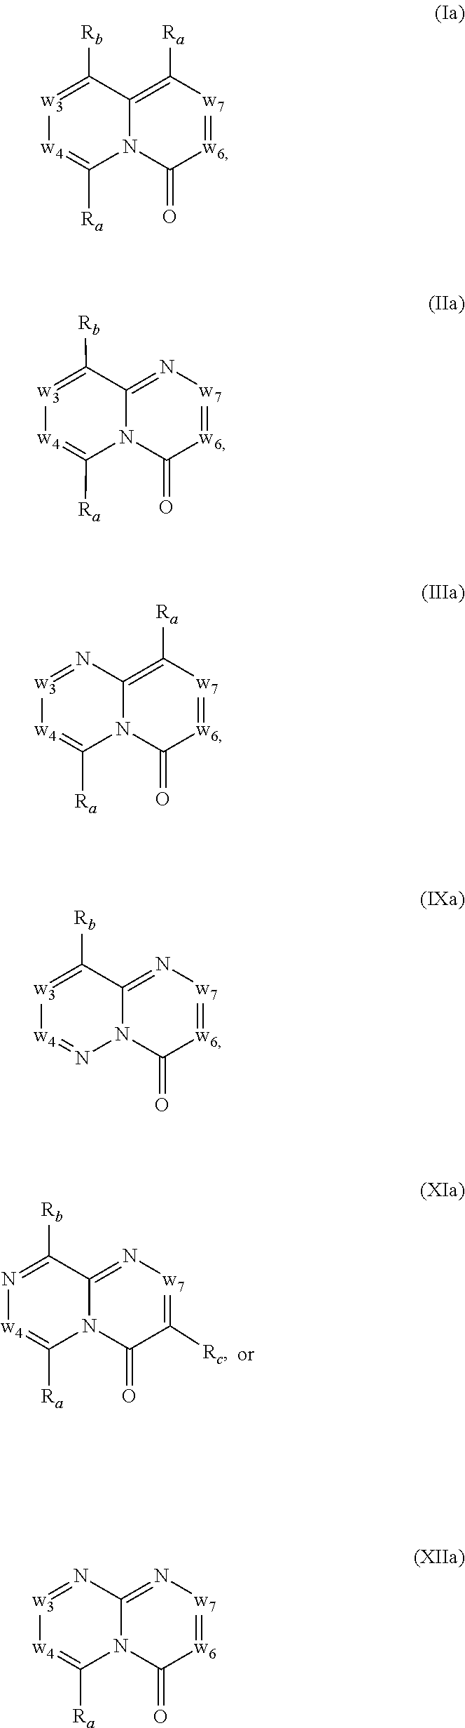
N1=C([Rb])C2=N[w7]=C([Rc])C(=O)N2C([Ra])=[w4]1.[w3]1=C([Rb])C2=C([Ra])[w7]=[w6]C(=O)N2C([Ra])=[w4]1.[w3]1=C([Rb])C2=N[w7]=[w6]C(=O)N2C([Ra])=[w4]1.[w3]1=NC2=C([Ra])[w7]=[w6]C(=O)N2C([Ra])=[w4]1.[w3]1=C([Rb])C2=N[w7]=[w6]C(=O)N2N=[w4]1.[w3]1=NC2=N[w7]=[w6]C(=O)N2C([Ra])=[w4]1
